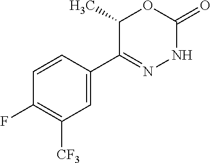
C1=C(C2=NNC(=O)OC2C)C=CC(F)=C1[CF3]
